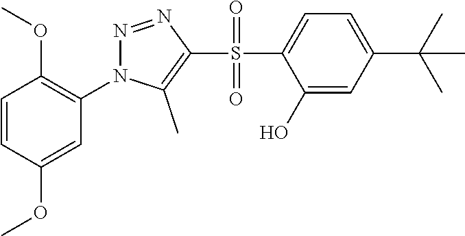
C1=CC(OC)=CC(N2N=NC(S(=O)(=O)C3=CC=C(C(C)(C)C)C=C3O)=C2C)=C1OC
